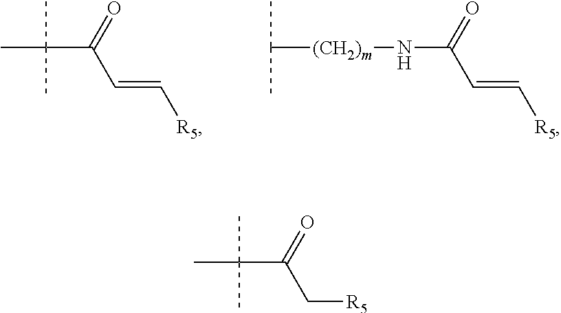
C(C(=O)C=C[R5])(C)(C)C.C([(CH2)m]NC(=O)C=C[R5])(C)C.C(C(=O)C[R5])(C)(C)C
